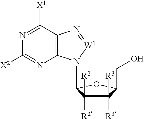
C1([R2])([R2])C([R3])([R3])C(CO)OC1N1C2=C(C([X1])=NC([X2])=N2)N=[W1]1
